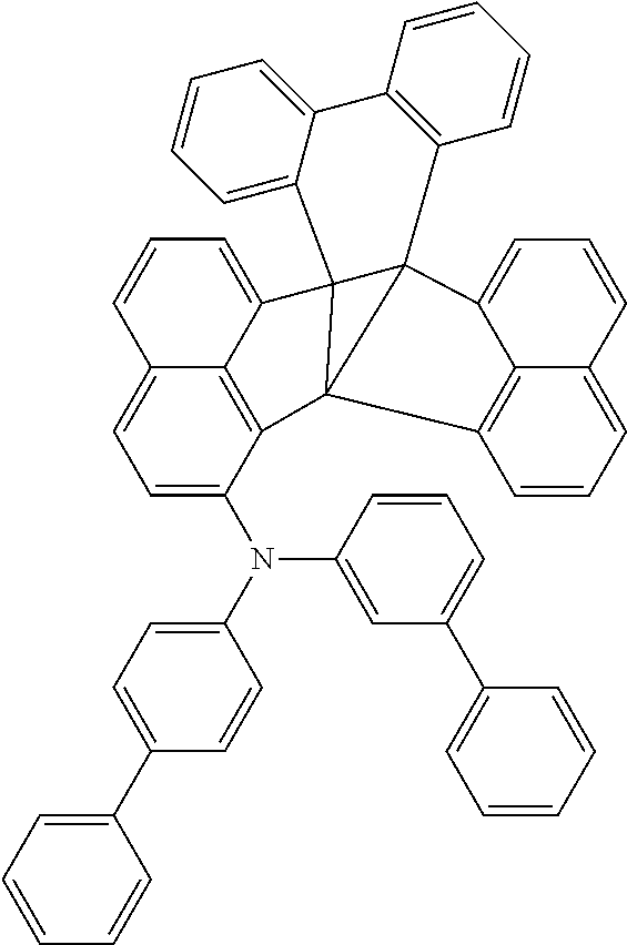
C1=C(N(C2=CC=C(C3=CC=CC=C3)C=C2)C2=CC(C3=CC=CC=C3)=CC=C2)C2=C3C(=C1)C=CC=C3C13C4=CC=CC=C4C4=C(C=CC=C4)C14C1=CC=CC5=CC=CC(=C51)C234
